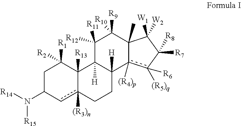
C1C([R1])([R2])C2([R13])c([(R3)n])(cC1N([R14])[R15])CCC1([H])C2([H])C([R11])([R12])C([R10])([R9])C2(C)c1([(R4)p])c([R6])([(R5)q])C([R7])([R8])C2([W1])[W2]
